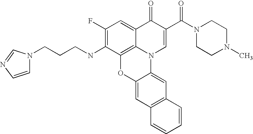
C1(F)=C(NCCCN2C=CN=C2)C2=C3C(=C1)C(=O)C(C(N1CCN(C)CC1)=O)=CN3C1=CC3=C(C=C1O2)C=CC=C3
